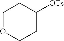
C1OCCC([OTs])C1
